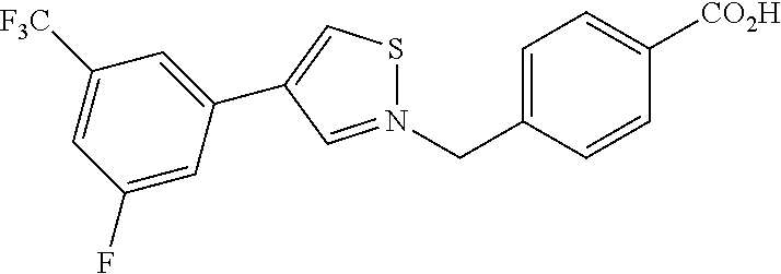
C1=C(CN2=CC(C3=CC([F3C])=CC(F)=C3)=CS2)C=CC([CO2H])=C1
